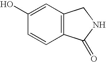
C12=C(C=C(O)C=C1)CNC2=O
